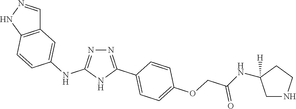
N1=C(NC2=CC3=C(C=C2)NN=C3)NC(C2=CC=C(OCC(NC3([H])CNCC3)=O)C=C2)=N1
